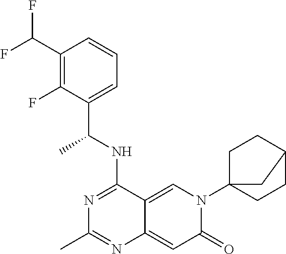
C1(C(F)F)=C(F)C(C(NC2=NC(C)=NC3=CC(=O)N(C45CCC(CC4)C5)C=C23)C)=CC=C1
